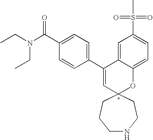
CCN(C(C1=CC=C(C2=CC3(OC4=CC=C(S(=O)(=O)C)C=C24)CCNCCC3)C=C1)=O)CC
